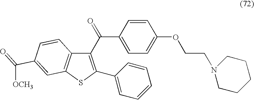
C1(C(=O)C2=CC=C(OCCN3CCCCC3)C=C2)=C(C2=CC=CC=C2)SC2=C1C=CC(C(=O)[OCH3])=C2
